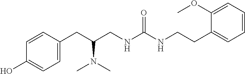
C1(CC(CNC(NCCC2=CC=CC=C2OC)=O)N(C)C)=CC=C(O)C=C1
